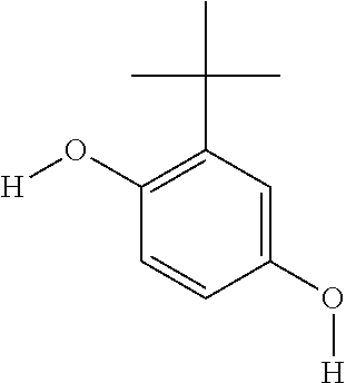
C1(O[H])=CC(C(C)(C)C)=C(O[H])C=C1
